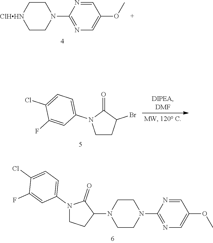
C1C[ClHHN]CCN1C1=NC=C(OC)C=N1.C1CC(Br)C(=O)N1C1=CC=C(Cl)C(F)=C1.C1CN(C2C(=O)N(C3=CC=C(Cl)C(F)=C3)CC2)CCN1C1=NC=C(OC)C=N1
